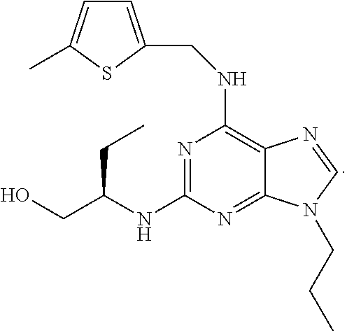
N1=C(NC(CO)CC)N=C2C(=C1NCC1=CC=C(C)S1)N=CN2CCC
